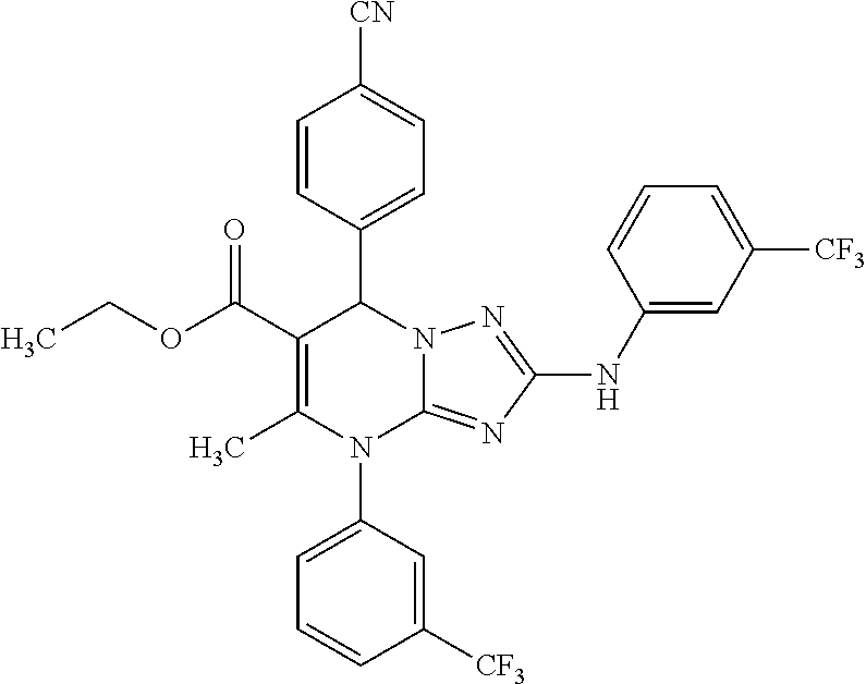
C1=CC(C2C(C(OCC)=O)=C(C)N(C3=CC=CC([CF3])=C3)C3=NC(NC4=CC([CF3])=CC=C4)=NN23)=CC=C1[CN]
